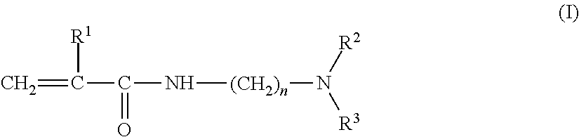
C=C(C(=O)N[(CH2)n]N([R3])[R2])[R1]
